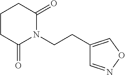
C1CCC(=O)N(CCC2=CON=C2)C1=O
